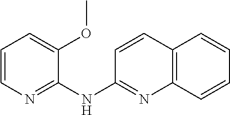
C1=CN=C(NC2=NC3=C(C=C2)C=CC=C3)C(OC)=C1
